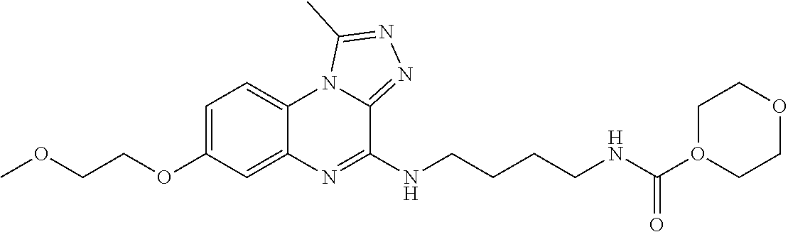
C1=C(OCCOC)C=C2C(=C1)N1C(=NN=C1C)C(NCCCCNC(O1CCOCC1)=O)=N2
